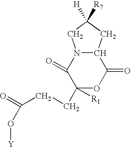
C1([R1])(CCC(=O)O[Y])OC(=O)C2N(C1=O)CC([R7])([H])C2
